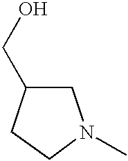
C1C(CO)CCN1C
